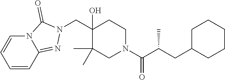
C1(O)(CN2C(=O)N3C(=N2)C=CC=C3)C(C)(C)CN(C(C(CC2CCCCC2)C)=O)CC1
